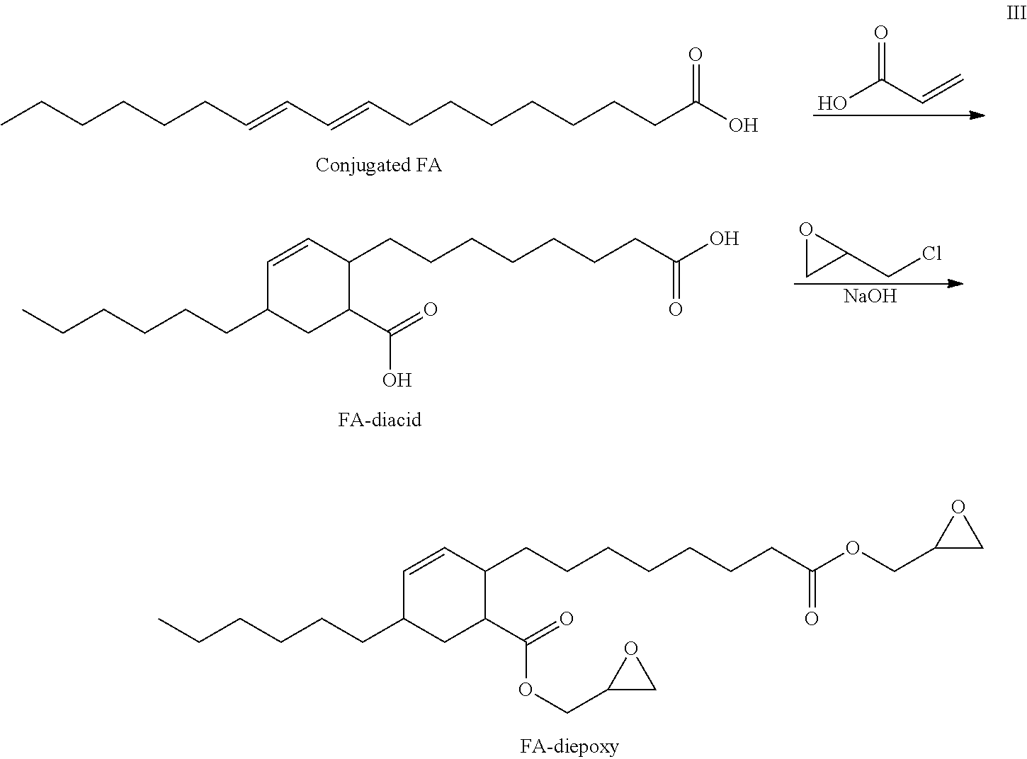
OC(C=C)=O.CCCCCCC=CC=CCCCCCCCC(O)=O.O1CC1CCl.[NaOH].CCCCCCC1CC(C(=O)O)C(CCCCCCCC(O)=O)C=C1.CCCCCCC1CC(C(=O)OCC2CO2)C(CCCCCCCC(OCC2CO2)=O)C=C1
